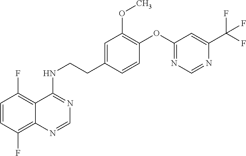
C1=CC(F)=C2C(=C1F)C(NCCC1=CC(OC)=C(OC3=NC=NC(C(F)(F)F)=C3)C=C1)=NC=N2
